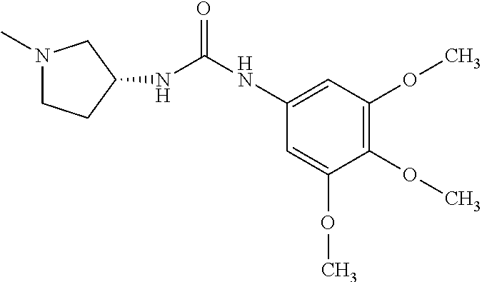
N1(C)CCC(NC(NC2=CC(OC)=C(OC)C(OC)=C2)=O)C1
